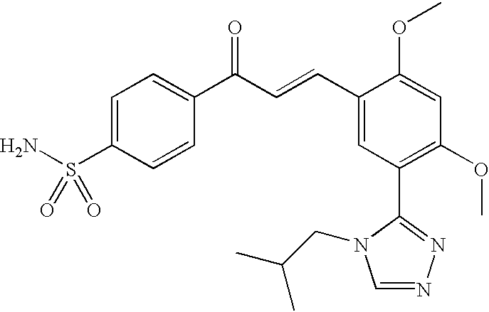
C1=C(S(=O)(=O)N)C=CC(C(C=CC2=CC(C3=NN=CN3CC(C)C)=C(OC)C=C2OC)=O)=C1
